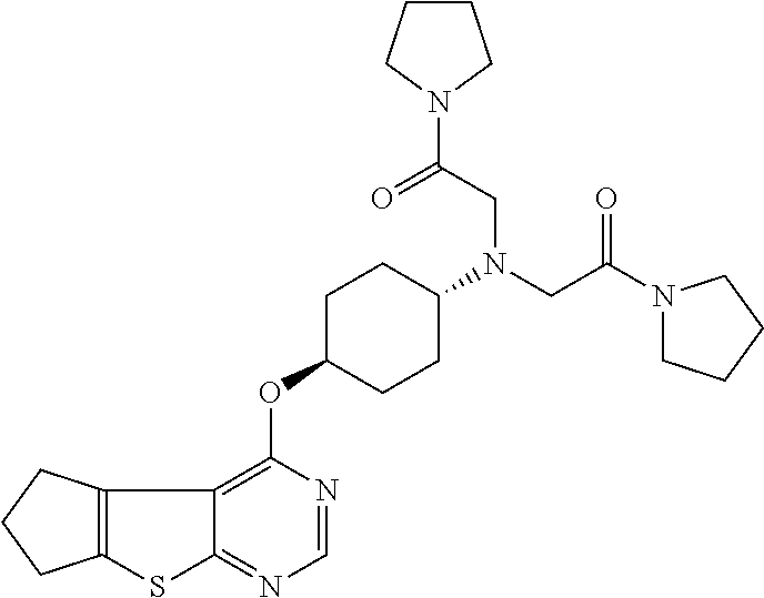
C12=NC=NC(OC3CCC(N(CC(=O)N4CCCC4)CC(=O)N4CCCC4)CC3)=C1C1=C(S2)CCC1
